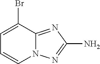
C1=C(Br)C2=NC(N)=NN2C=C1
